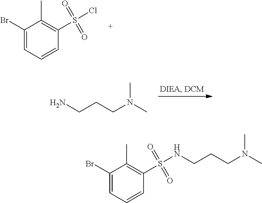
C1(Br)=CC=CC(S(Cl)(=O)=O)=C1C.NCCCN(C)C.C1(Br)=CC=CC(S(NCCCN(C)C)(=O)=O)=C1C
